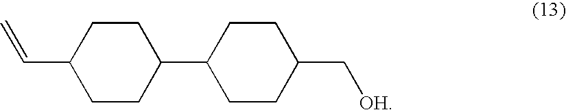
C(C1CCC(C2CCC(C[OH])CC2)CC1)=C
